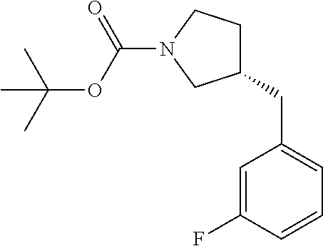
C(C1=CC=CC(F)=C1)C1CCN(C(=O)OC(C)(C)C)C1
